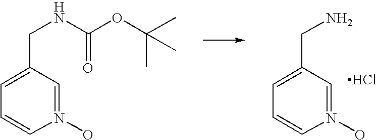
C1=C(CN)C=N(O)C=C1.Cl.C1=C(CNC(=O)OC(C)(C)C)C=N(O)C=C1
